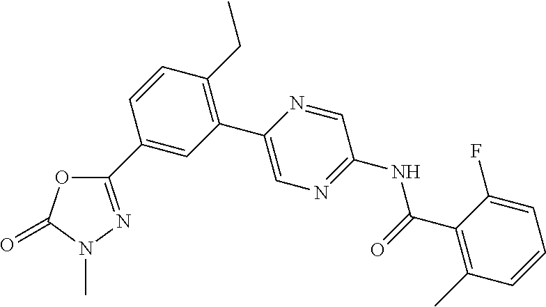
C1(C2=CC(C3=CN=C(NC(=O)C4=C(C)C=CC=C4F)C=N3)=C(CC)C=C2)=NN(C)C(=O)O1
